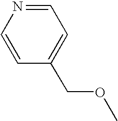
C1=CC(COC)=CC=N1
